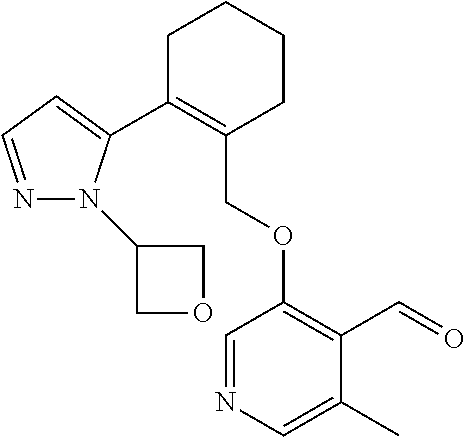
C1C(C2=CC=NN2C2COC2)=C(COC2=C(C=O)C(C)=CN=C2)CCC1
